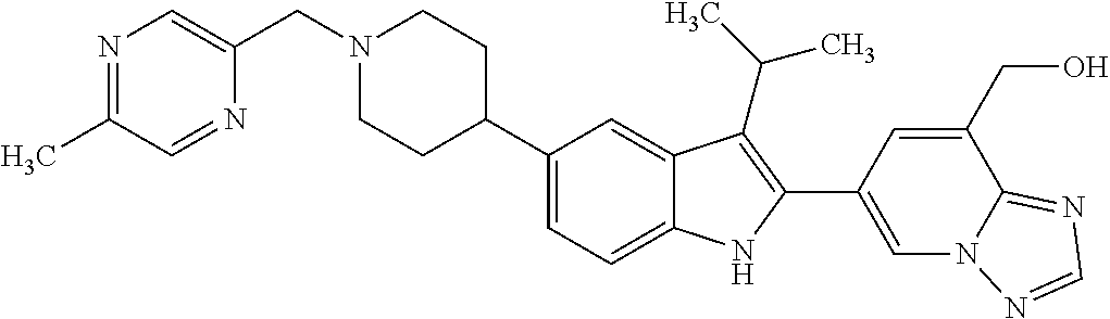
N1(CC2=CN=C(C)C=N2)CCC(C2=CC=C3C(=C2)C(C(C)C)=C(C2=CN4C(=NC=N4)C(CO)=C2)N3)CC1
